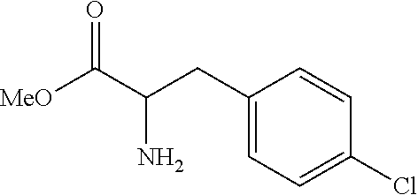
C1(CC(C([MeO])=O)N)=CC=C(Cl)C=C1
